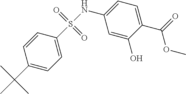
C1(NS(=O)(=O)C2=CC=C(C(C)(C)C)C=C2)=CC=C(C(OC)=O)C(O)=C1
